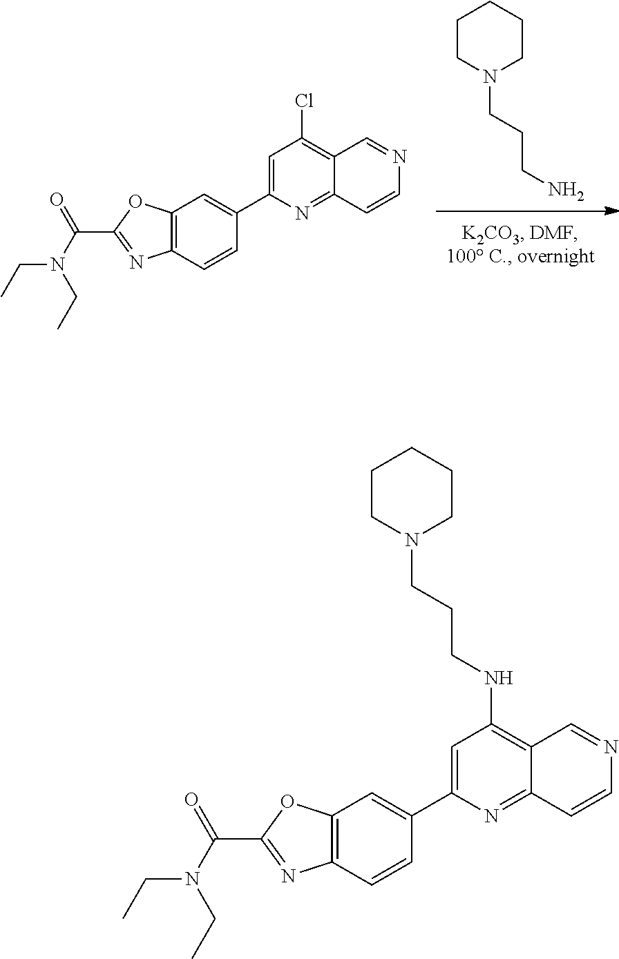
NCCCN1CCCCC1.C1=C(C2=CC3=C(C=C2)N=C(C(N(CC)CC)=O)O3)N=C2C(=C1Cl)C=NC=C2.C1=C(C2=CC3=C(C=C2)N=C(C(N(CC)CC)=O)O3)N=C2C(=C1NCCCN1CCCCC1)C=NC=C2
